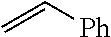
C=C[Ph]
